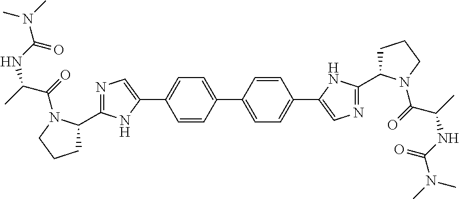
C1(C2=CC=C(C3=CC=C(C4=CN=C(C5CCCN5C(=O)C(C)NC(N(C)C)=O)N4)C=C3)C=C2)=CN=C(C2CCCN2C(=O)C(C)NC(N(C)C)=O)N1
